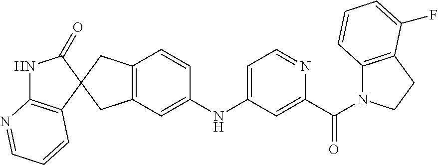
N1C2=C(C=CC=N2)C2(C1=O)CC1=C(C2)C=C(NC2=CC=NC(C(=O)N3C4=C(CC3)C(F)=CC=C4)=C2)C=C1
